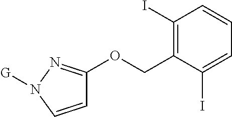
C1(I)=C(COC2=NN([G])C=C2)C(I)=CC=C1
